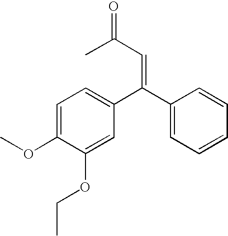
C1=C(C(C2=CC=CC=C2)=CC(=O)C)C=C(OCC)C(OC)=C1
